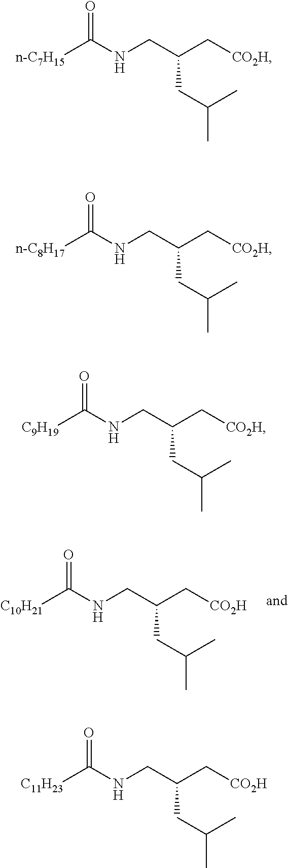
[C10H21]C(NCC(C[CO2H])CC(C)C)=O.[n-C7H15]C(NCC(C[CO2H])CC(C)C)=O.[n-C8H17]C(NCC(C[CO2H])CC(C)C)=O.[C9H19]C(NCC(C[CO2H])CC(C)C)=O.[C11H23]C(NCC(C[CO2H])CC(C)C)=O
